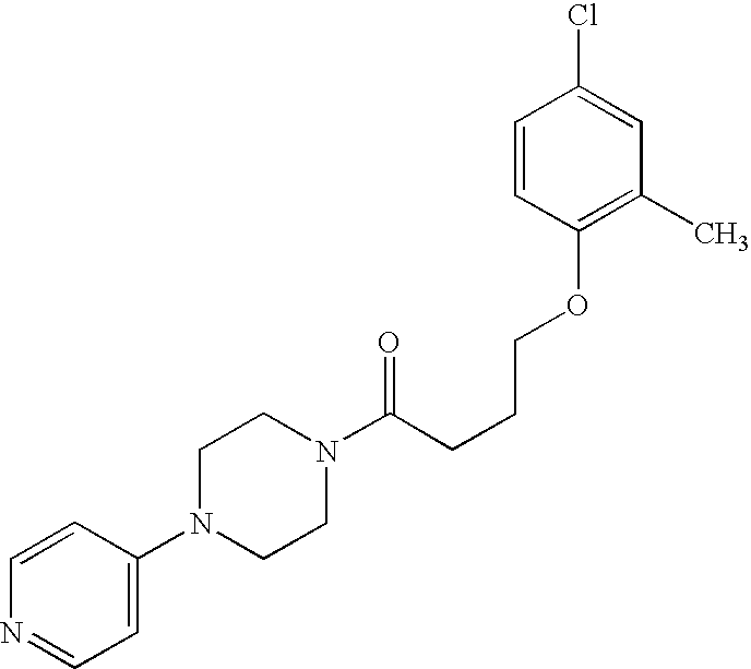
C1(N2CCN(C(CCCOC3=C(C)C=C(Cl)C=C3)=O)CC2)=CC=NC=C1
